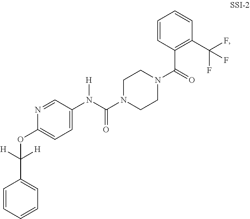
C1=CC=CC=C1C([H])([H])OC1=CC=C(N(C(N2CCN(C(C3=C(C(F)(F)F)C=CC=C3)=O)CC2)=O)[H])C=N1
